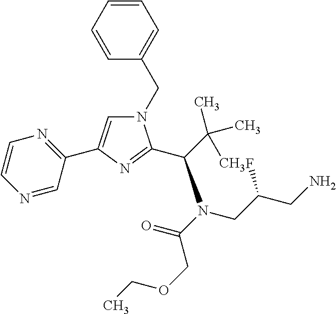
C1=CC=CC(CN2C=C(C3=NC=CN=C3)N=C2C(C(C)(C)C)N(C(=O)COCC)CC(CN)F)=C1
